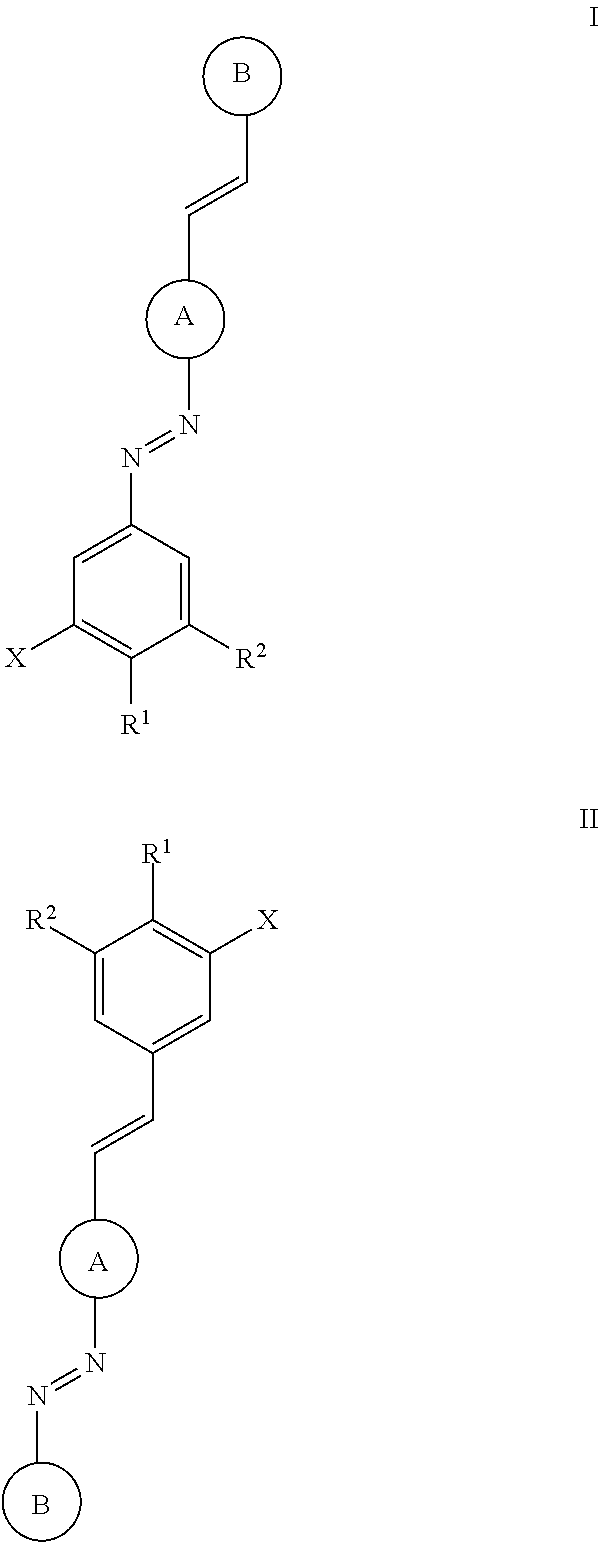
C1([X])=C([R1])C([R2])=CC(C=CC)=C1.[A].CN=NC.B.C1([X])=C([R1])C([R2])=CC(N=NC)=C1.[A].CC=CC.B
